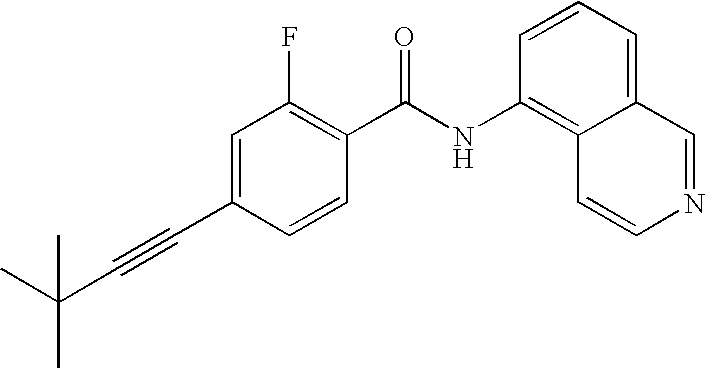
C1(C#CC(C)(C)C)=CC(F)=C(C(NC2=C3C(=CC=C2)C=NC=C3)=O)C=C1
